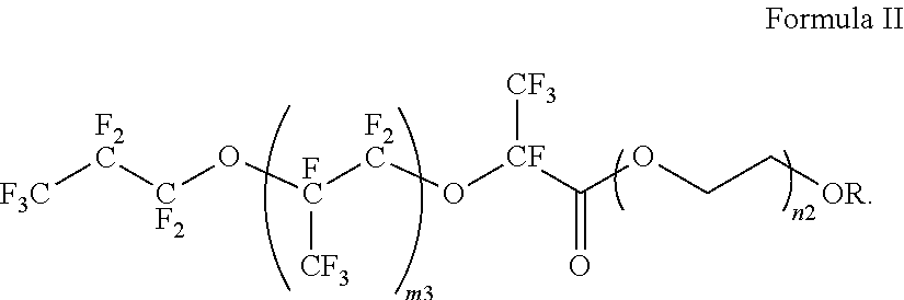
[F3C][F2C][CF2]O[FC]([F2C]O[CF](C(OCC[OR])=O)[CF3])[CF3]
